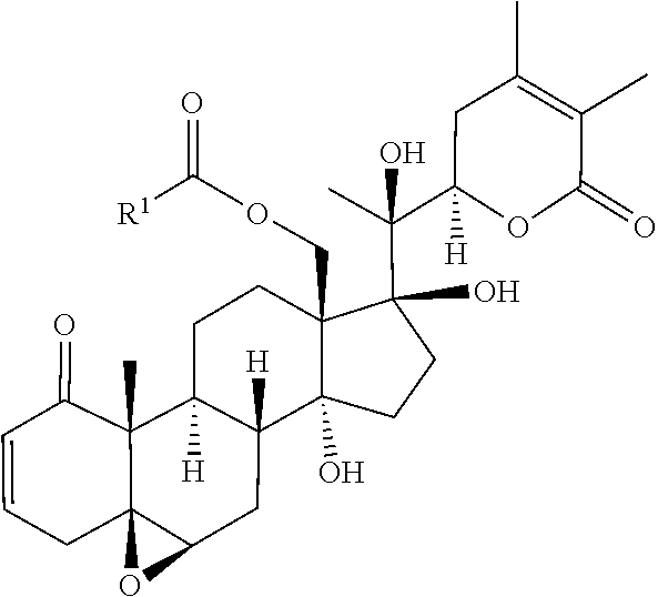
C1C(C)=C(C)C(=O)OC1([H])C(C1(O)C2(COC([R1])=O)CCC3([H])C4(C)C(=O)C=CCC45C(CC3([H])C2(O)CC1)O5)(C)O
